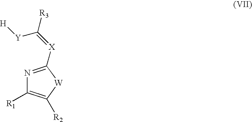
N1=C([X]=C([R3])[Y][H])[W]C([R2])=C1[R1]
